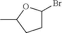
C1C(Br)OC(C)C1
